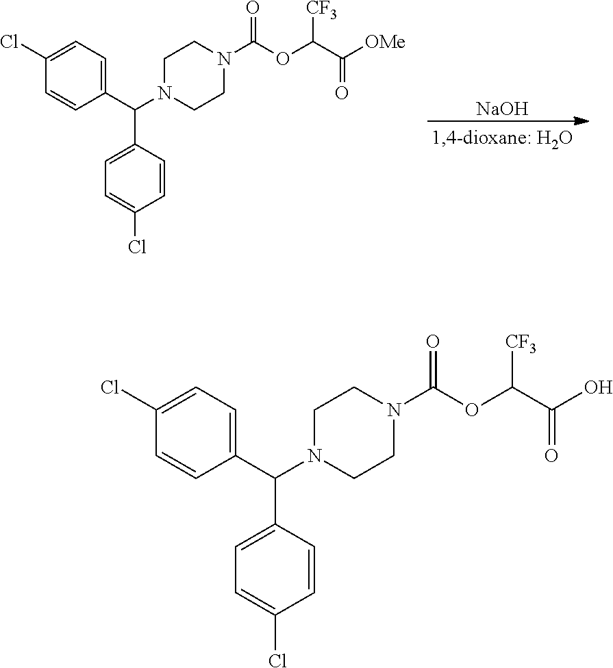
[NaOH].C1=CC(C(C2=CC=C(Cl)C=C2)N2CCN(C(=O)OC(C([OMe])=O)[CF3])CC2)=CC=C1Cl.C1=CC(C(C2=CC=C(Cl)C=C2)N2CCN(C(=O)OC(C(O)=O)[CF3])CC2)=CC=C1Cl
